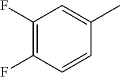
C1(F)=C(F)C=CC(C)=C1
